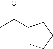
C1(C(C)=O)CCCC1
